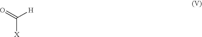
[X]C(=O)[H]
